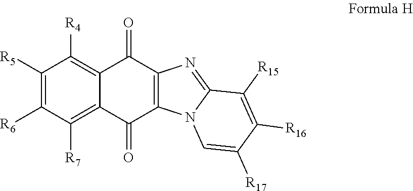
C1([R5])=C([R6])C([R7])=C2C(=C1[R4])C(=O)C1=C(C2=O)N2C(=N1)C([R15])=C([R16])C([R17])=C2
